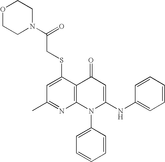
C1(C)=NC2=C(C(SCC(N3CCOCC3)=O)=C1)C(=O)C=C(NC1=CC=CC=C1)N2C1=CC=CC=C1
